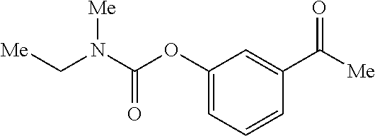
C1(OC(N(C[Me])[Me])=O)=CC=CC(C([Me])=O)=C1
